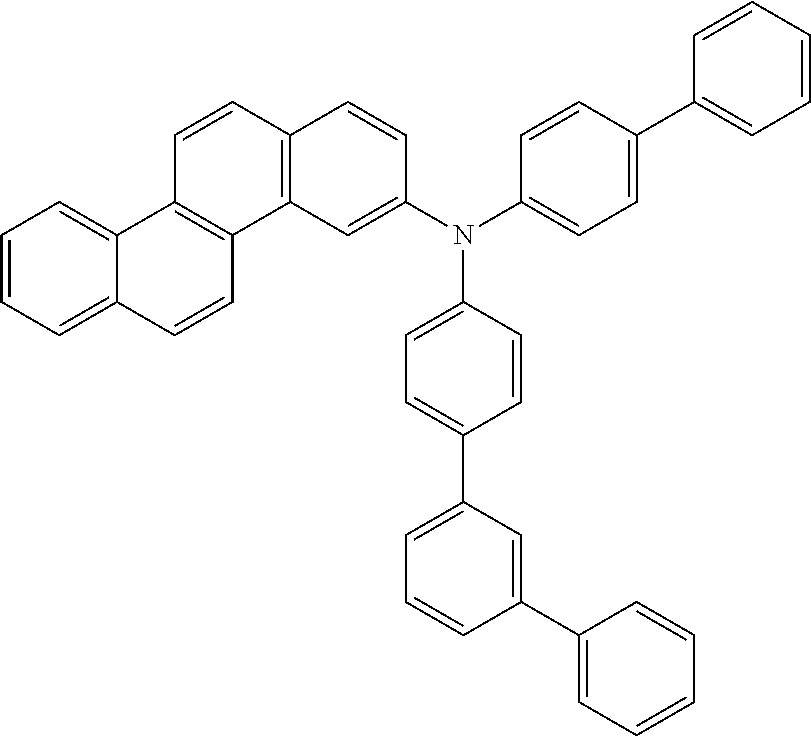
C1=CC=C2C(=C1)C1=C(C=C2)C2=C(C=C1)C=CC(N(C1=CC=C(C3=CC=CC=C3)C=C1)C1=CC=C(C3=CC=CC(C4=CC=CC=C4)=C3)C=C1)=C2
